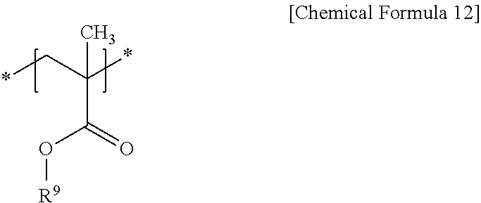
*CC(*)(C(=O)O[R9])C
